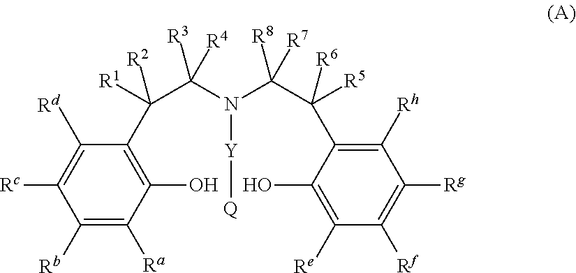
C1([Rb])=C([Ra])C(O)=C(C([R1])(C(N([Y][Q])C(C(C2=C([Rh])C([Rg])=C([Rf])C([Re])=C2O)([R5])[R6])([R7])[R8])([R3])[R4])[R2])C([Rd])=C1[Rc]
